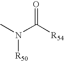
CN(C([R54])=O)[R50]
